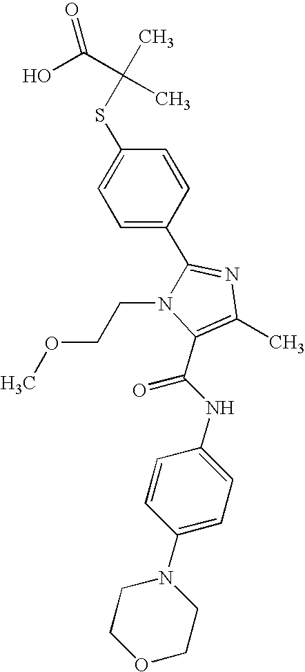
S(C1=CC=C(C2=NC(C)=C(C(NC3=CC=C(N4CCOCC4)C=C3)=O)N2CCOC)C=C1)C(C)(C(O)=O)C
